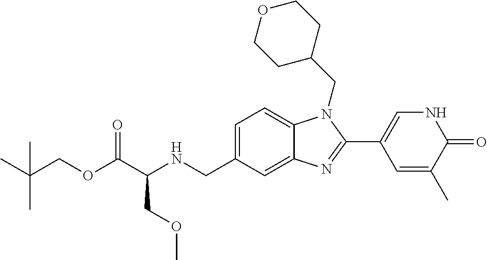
C(OC(C(NCC1=CC=C2C(=C1)N=C(C1=CNC(=O)C(C)=C1)N2CC1CCOCC1)COC)=O)C(C)(C)C
